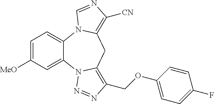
C12=CC=C([MeO])C=C1N1C(=C(COC3=CC=C(F)C=C3)N=N1)CC1=C([CN])N=CN21
